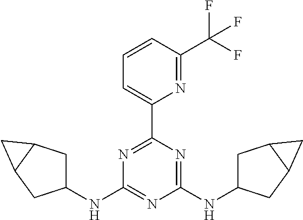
N(C1=NC(NC2CC3C(C2)C3)=NC(C2=CC=CC(C(F)(F)F)=N2)=N1)C1CC2C(C1)C2
